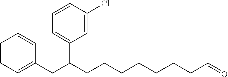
C1=CC=C(CC(CCCCCCCC=O)C2=CC=CC(Cl)=C2)C=C1
